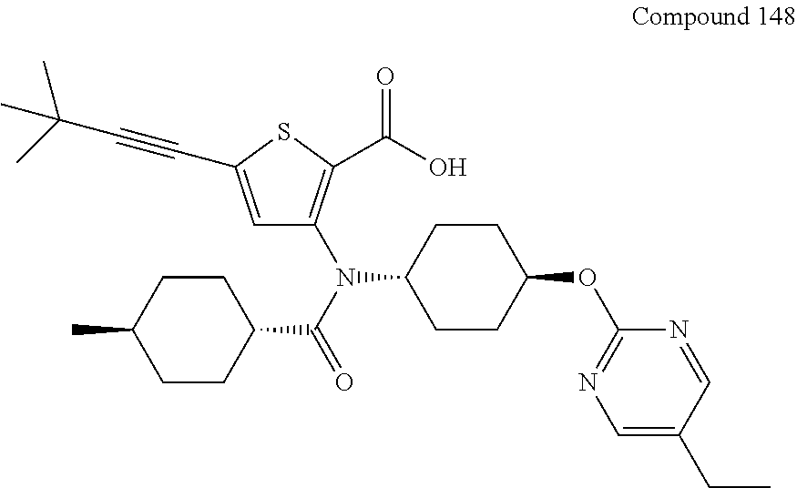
C1CC(N(C(=O)C2CCC(C)CC2)C2=C(C(=O)O)SC(C#CC(C)(C)C)=C2)CCC1OC1=NC=C(CC)C=N1
